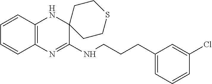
C(CC1=CC=CC(Cl)=C1)CNC1=NC2=C(NC13CCSCC3)C=CC=C2
